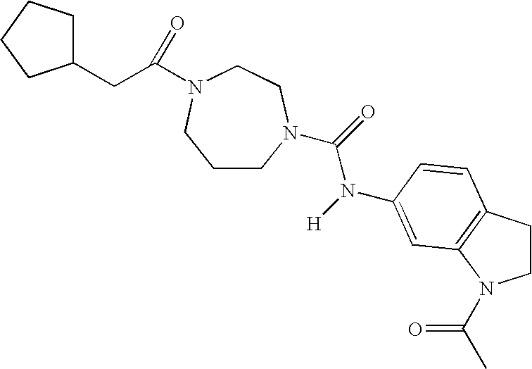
C1CN(C(=O)N([H])C2=CC3=C(CCN3C(C)=O)C=C2)CCN(C(CC2CCCC2)=O)C1
